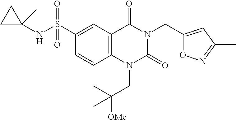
N(S(=O)(=O)C1=CC2=C(C=C1)N(CC([OMe])(C)C)C(=O)N(CC1=CC(C)=NO1)C2=O)C1(C)CC1
